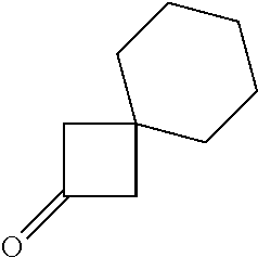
C1(=O)CC2(C1)CCCCC2
